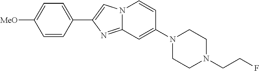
N1(C2=CC3=NC(C4=CC=C([MeO])C=C4)=CN3C=C2)CCN(CCF)CC1
